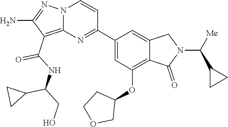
C(NC(C1CC1)CO)(=O)C1=C2N(N=C1N)C=CC(C1=CC(OC3COCC3)=C3C(=C1)CN(C(C1CC1)[Me])C3=O)=N2
